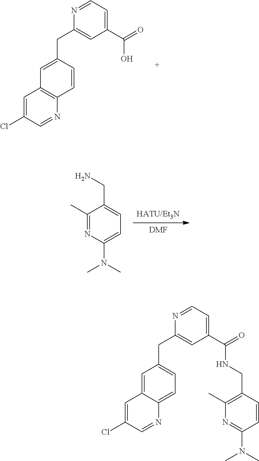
C1(Cl)=CC2=C(N=C1)C=CC(CC1=CC(C(=O)O)=CC=N1)=C2.[HATU/Et3N].[DMF].C1(C)=NC(N(C)C)=CC=C1CN.C1=CC(N(C)C)=NC(C)=C1CNC(C1=CC=NC(CC2=CC=C3N=CC(Cl)=CC3=C2)=C1)=O
